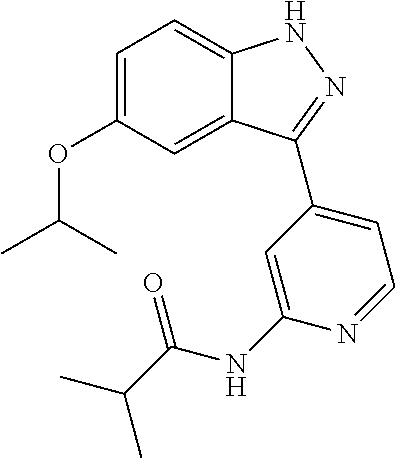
C1=C(OC(C)C)C=C2C(=C1)NN=C2C1=CC=NC(NC(=O)C(C)C)=C1
